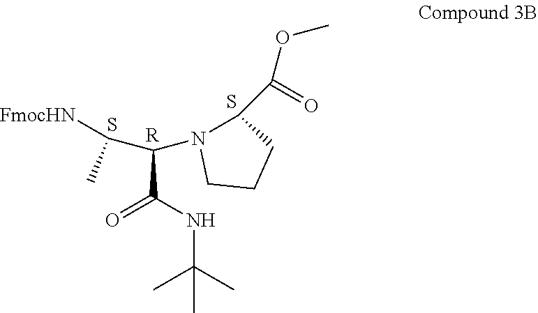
C(C(NC(C)(C)C)=O)(N1C(C(OC)=O)CCC1)C([FmocHN])C.S.[R].S
